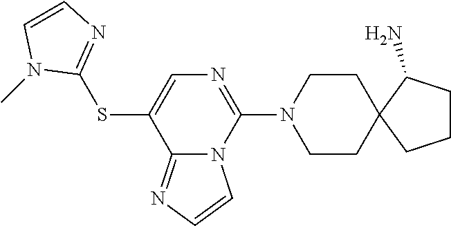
C1(SC2=CN=C(N3CCC4(CC3)CCCC4N)N3C2=NC=C3)=NC=CN1C
